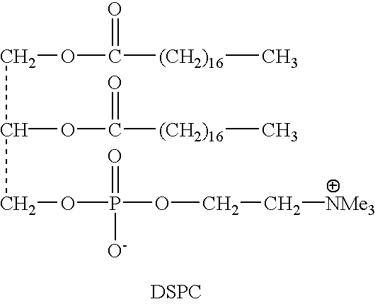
C(C(COP(OCC[NMe3])(=O)[O-])OC([(CH2)16]C)=O)OC([(CH2)16]C)=O.[DSPC]
